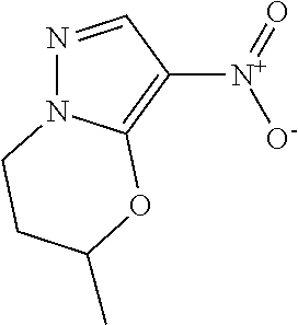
N1=CC([N+]([O-])=O)=C2N1CCC(C)O2
